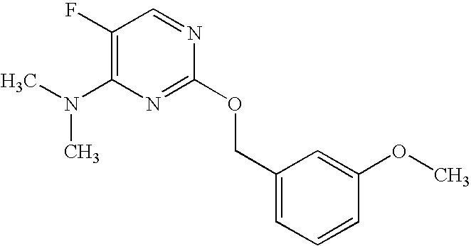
C1(F)=C(N(C)C)N=C(OCC2=CC=CC(OC)=C2)N=C1
